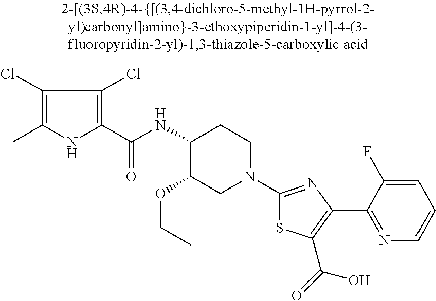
C1(NC(C2=C(Cl)C(Cl)=C(C)N2)=O)C(OCC)CN(C2=NC(C3=NC=CC=C3F)=C(C(=O)O)S2)CC1
